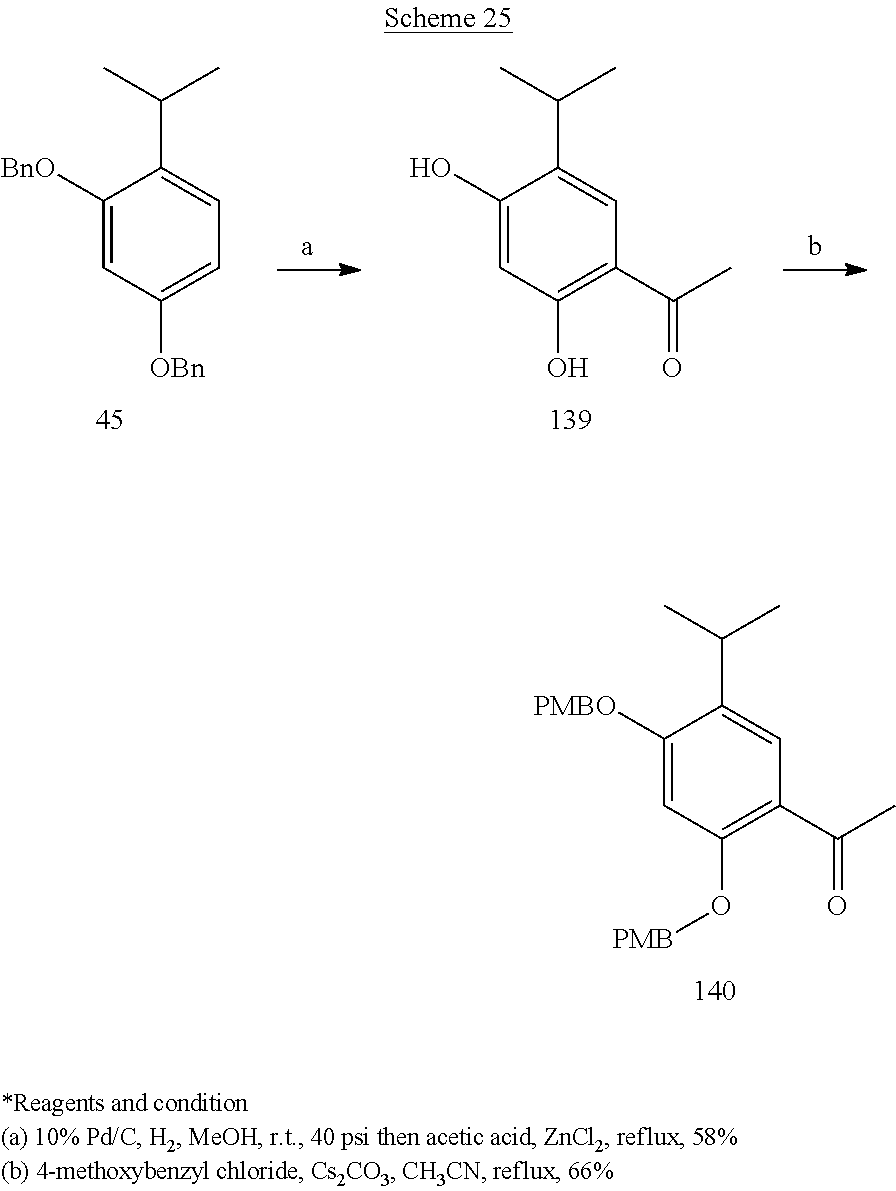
C1([PMBO])=CC(O[PMB])=C(C(C)=O)C=C1C(C)C.C1([BnO])=CC([OBn])=CC=C1C(C)C.C1(O)=CC(O)=C(C(C)=O)C=C1C(C)C
